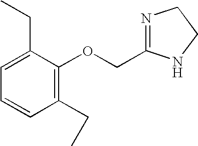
C1(CC)=C(OCC2=NCCN2)C(CC)=CC=C1
